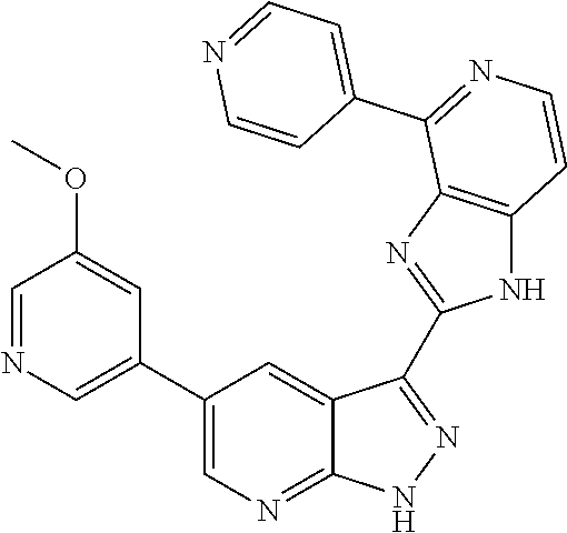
C1=NC=C(C2=CN=C3C(=C2)C(C2=NC4=C(N2)C=CN=C4C2=CC=NC=C2)=N[N H]3)C=C1OC
